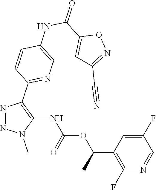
N1=NN(C)C(NC(OC(C2=C(F)N=CC(F)=C2)C)=O)=C1C1=NC=C(NC(C2=CC(C#N)=NO2)=O)C=C1
